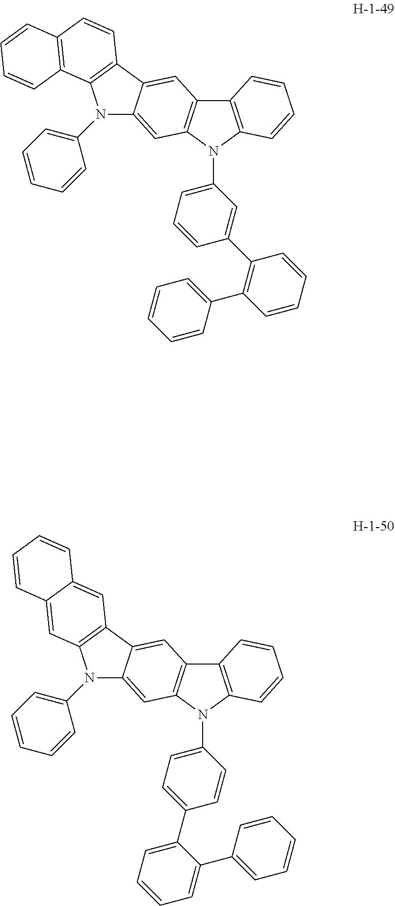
C12=C(N(C3=CC=CC(C4=C(C5=CC=CC=C5)C=CC=C4)=C3)C3=C1C=C1C(=C3)N(C3=CC=CC=C3)C3=C1C=CC1=C3C=CC=C1)C=CC=C2.C12=C(N(C3=CC=C(C4=CC=CC=C4C4=CC=CC=C4)C=C3)C3=C1C=C1C(=C3)N(C3=CC=CC=C3)C3=C1C=C1C(=C3)C=CC=C1)C=CC=C2
